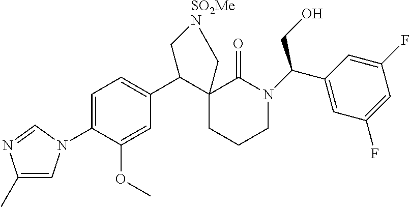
C1=C(N2C=C(C)N=C2)C(OC)=CC(C2C3(CCCN(C(CO)C4=CC(F)=CC(F)=C4)C3=O)C[SO2MeN]C2)=C1
